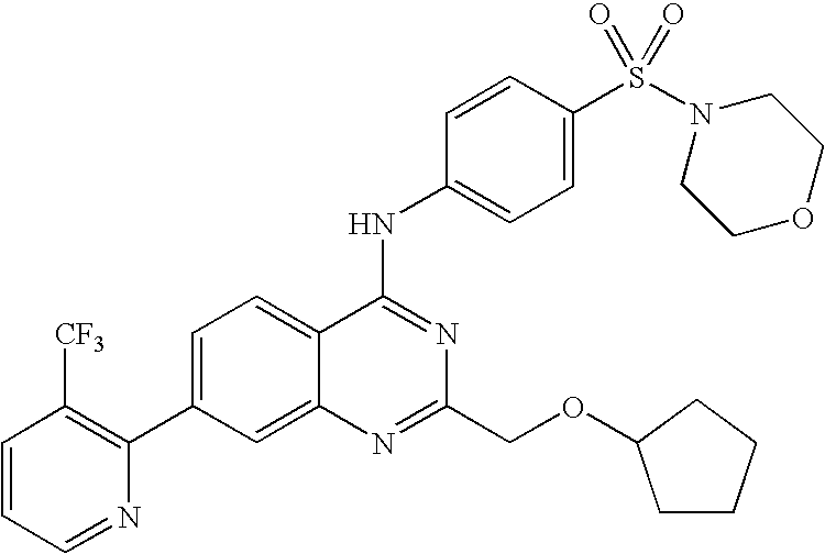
C1=CC=NC(C2=CC=C3C(=C2)N=C(COC2CCCC2)N=C3NC2=CC=C(S(N3CCOCC3)(=O)=O)C=C2)=C1[CF3]
